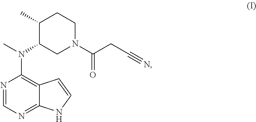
C1(C)C(N(C)C2=C3C(=NC=N2)NC=C3)CN(C(CC#N)=O)CC1
